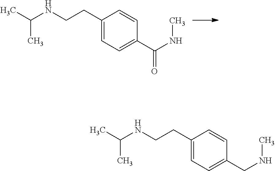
C(NCCC1=CC=C(C(NC)=O)C=C1)(C)C.C(NCCC1=CC=C(CNC)C=C1)(C)C
